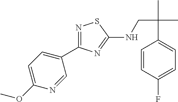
N1=C(C2=CC=C(OC)N=C2)N=C(NCC(C)(C)C2=CC=C(F)C=C2)S1
